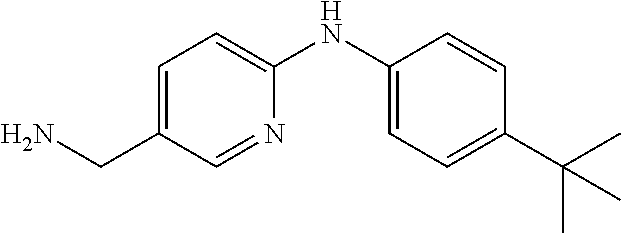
C1=C(CN)C=NC(NC2=CC=C(C(C)(C)C)C=C2)=C1
